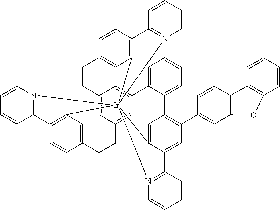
C12=CC3=CC(=C1)C1=CC=CC=C1C1=C(C4=CC5=C(C=C4)C4=C(C=CC=C4)O5)C=C4C(=C1)[Ir]15(C6=C(C=CC(=C6)CC3)C3=N1C=CC=C3)(C1=C(C=CC(=C1)CC2)C1=N5C=CC=C1)N1=C4C=CC=C1
